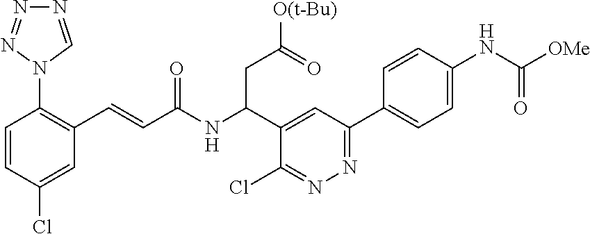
C1=CC(Cl)=CC(C=CC(NC(C2=CC(C3=CC=C(NC([OMe])=O)C=C3)=NN=C2Cl)CC([O(t-Bu)])=O)=O)=C1N1N=NN=C1
